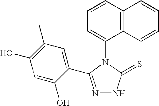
C1=CC2=C(C(N3C(=S)NN=C3C3=CC(C)=C(O)C=C3O)=C1)C=CC=C2
